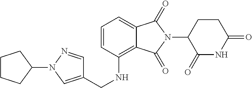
C1=C2C(=C(NCC3=CN(C4CCCC4)N=C3)C=C1)C(=O)N(C1C(=O)NC(=O)CC1)C2=O
